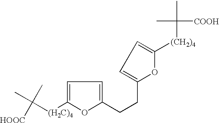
CC([(H2C)4]C1=CC=C(CCC2=CC=C([(CH2)4]C(C)([COOH])C)O2)O1)(C)[HOOC]
